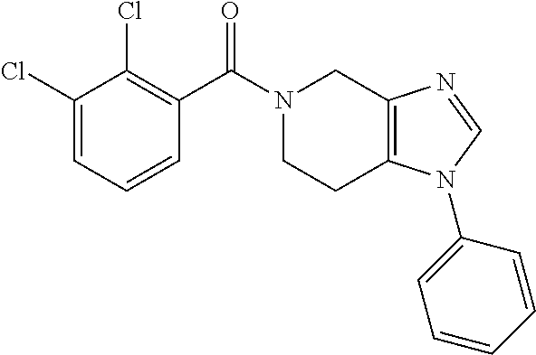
C1(Cl)=CC=CC(C(N2CCC3=C(C2)N=CN3C2=CC=CC=C2)=O)=C1Cl
